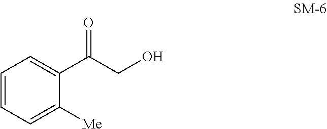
C1=CC=C([Me])C(C(CO)=O)=C1
